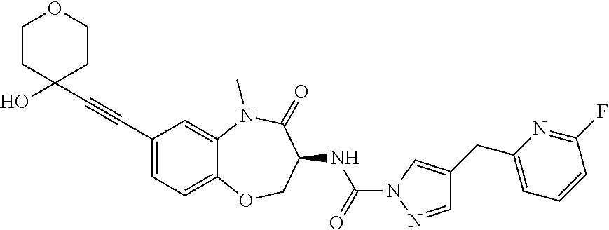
C1(C#CC2(O)CCOCC2)=CC=C2C(=C1)N(C)C(=O)C(NC(N1N=CC(CC3=CC=CC(F)=N3)=C1)=O)CO2
